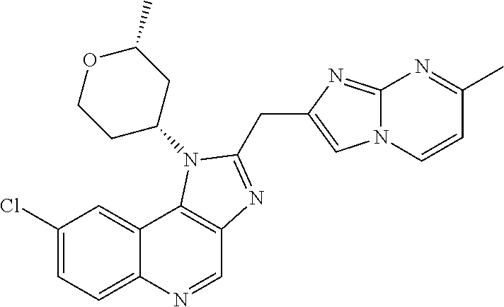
C1(Cl)=CC=C2C(=C1)C1=C(C=N2)N=C(CC2=CN3C(=N2)N=C(C)C=C3)N1C1CC(C)OCC1
